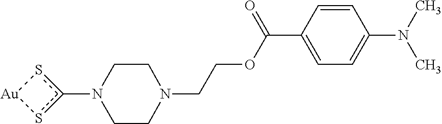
c1(N2CCN(CCOC(=O)C3=CC=C(N(C)C)C=C3)CC2)s[Au]s1
